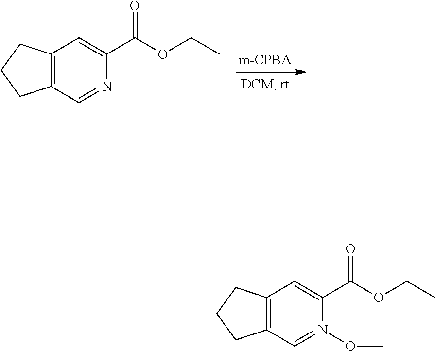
C12=C(C=NC(C(OCC)=O)=C1)CCC2.C12=C(C=[N+](OC)C(C(OCC)=O)=C1)CCC2
